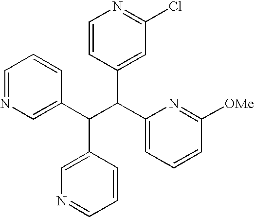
C1=NC=C(C(C(C2=CC=CC([OMe])=N2)C2=CC(Cl)=NC=C2)C2=CN=CC=C2)C=C1
